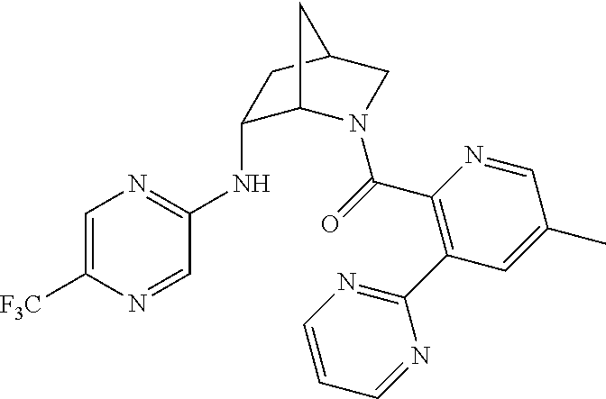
C1(NC2=NC=C([F3C])N=C2)C2N(C(=O)C3=C(C4=NC=CC=N4)C=C(C)C=N3)CC(C1)C2
